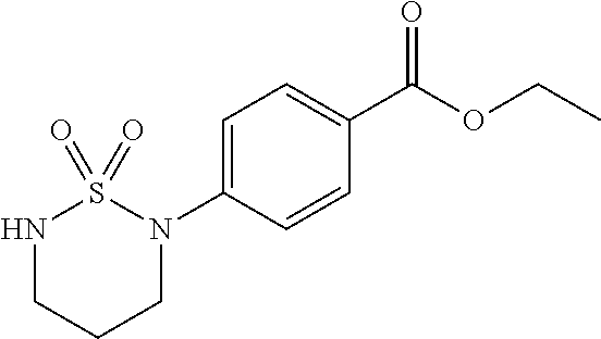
N1(C2=CC=C(C(OCC)=O)C=C2)S(=O)(=O)NCCC1
